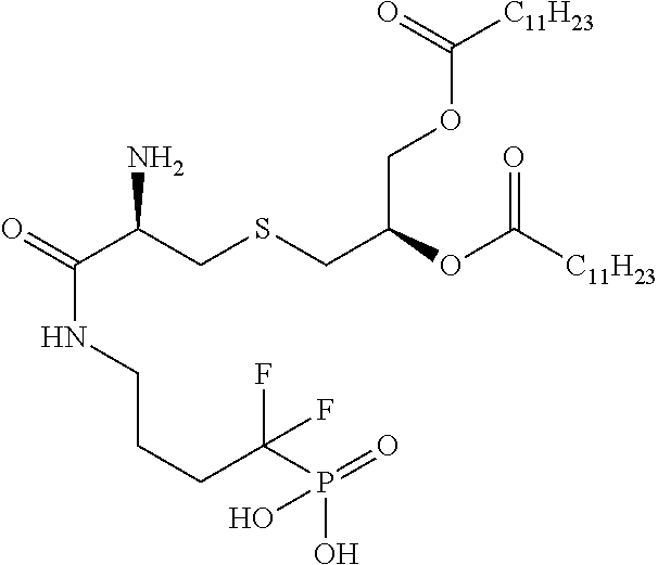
O=C(C(CSCC(OC([C11H23])=O)COC([C11H23])=O)N)NCCCC(P(=O)(O)O)(F)F
